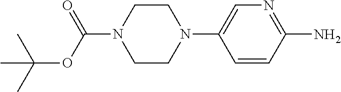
C1=CC(N)=NC=C1N1CCN(C(OC(C)(C)C)=O)CC1
